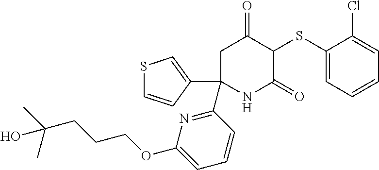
C1(SC2C(=O)CC(C3=NC(OCCCC(C)(C)O)=CC=C3)(C3=CSC=C3)NC2=O)=CC=CC=C1Cl
